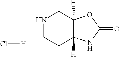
N1CCC2([H])C([H])(C1)OC(=O)N2.[H]Cl
